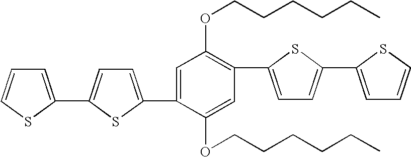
C1=C(C2=CC=C(C3=CC(OCCCCCC)=C(C4=CC=C(C5=CC=CS5)S4)C=C3OCCCCCC)S2)SC=C1
